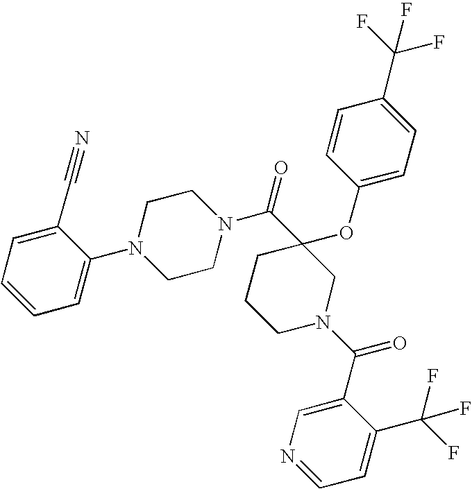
C1=CC=C(C#N)C(N2CCN(C(C3(OC4=CC=C(C(F)(F)F)C=C4)CCCN(C(=O)C4=CN=CC=C4C(F)(F)F)C3)=O)CC2)=C1
